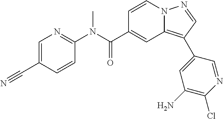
C1=CN2C(=C(C3=CC(N)=C(Cl)N=C3)C=N2)C=C1C(N(C1=NC=C(C#N)C=C1)C)=O
